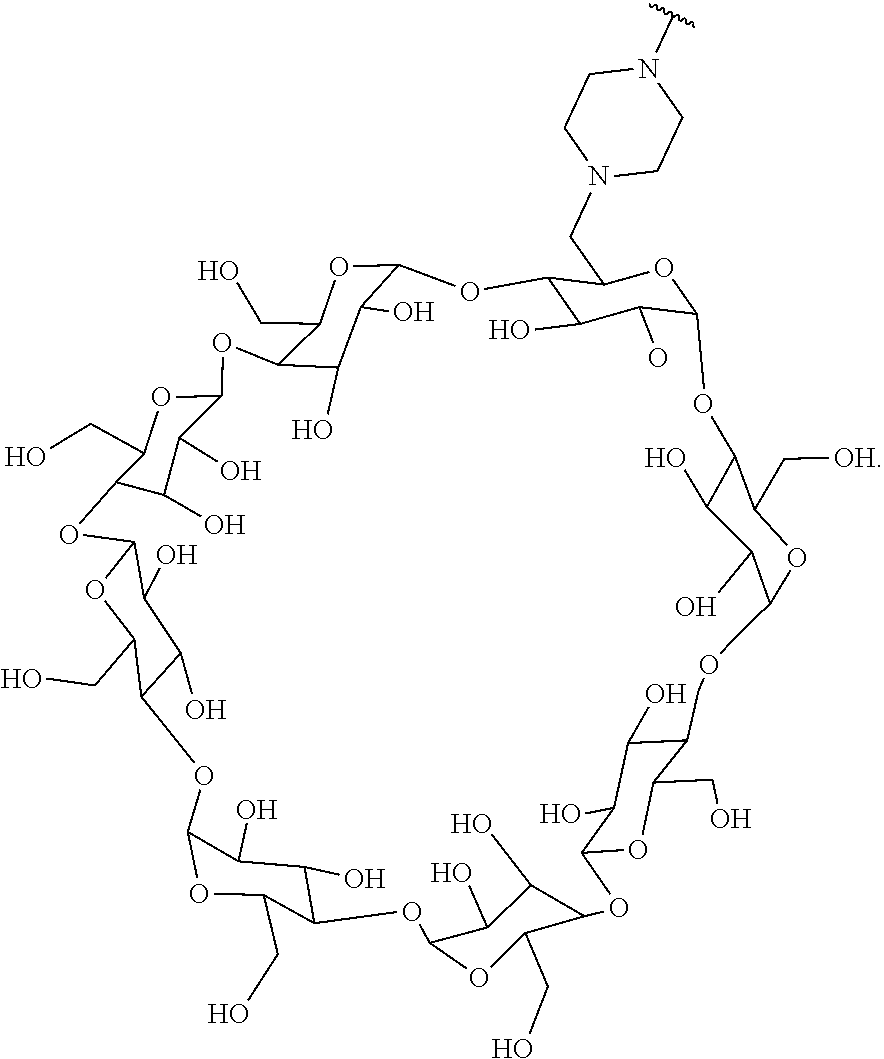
OC1C2OC(CO)C(C1O)COCC1C(O)C(O)C(OC3C(O)C(O)C(C(CN4CCN(C)CC4)O3)OC3OC(CO)C(OC4OC(CO)C(OC5OC(CO)C(OC6C(O)C(O)C(OC7OC(CO)C(O2)C(O)C7O)C(CO)O6)C(O)C5O)C(O)C4O)C(O)C3O)C(C[OH])O1
